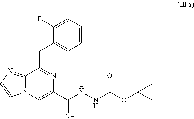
O=C(NNC(C1=CN2C(=NC=C2)C(CC2=CC=CC=C2F)=N1)=N)OC(C)(C)C
